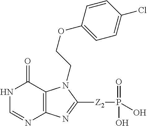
N1C=NC2=C(C1=O)N(CCOC1=CC=C(Cl)C=C1)C([Z2]P(=O)(O)O)=N2
